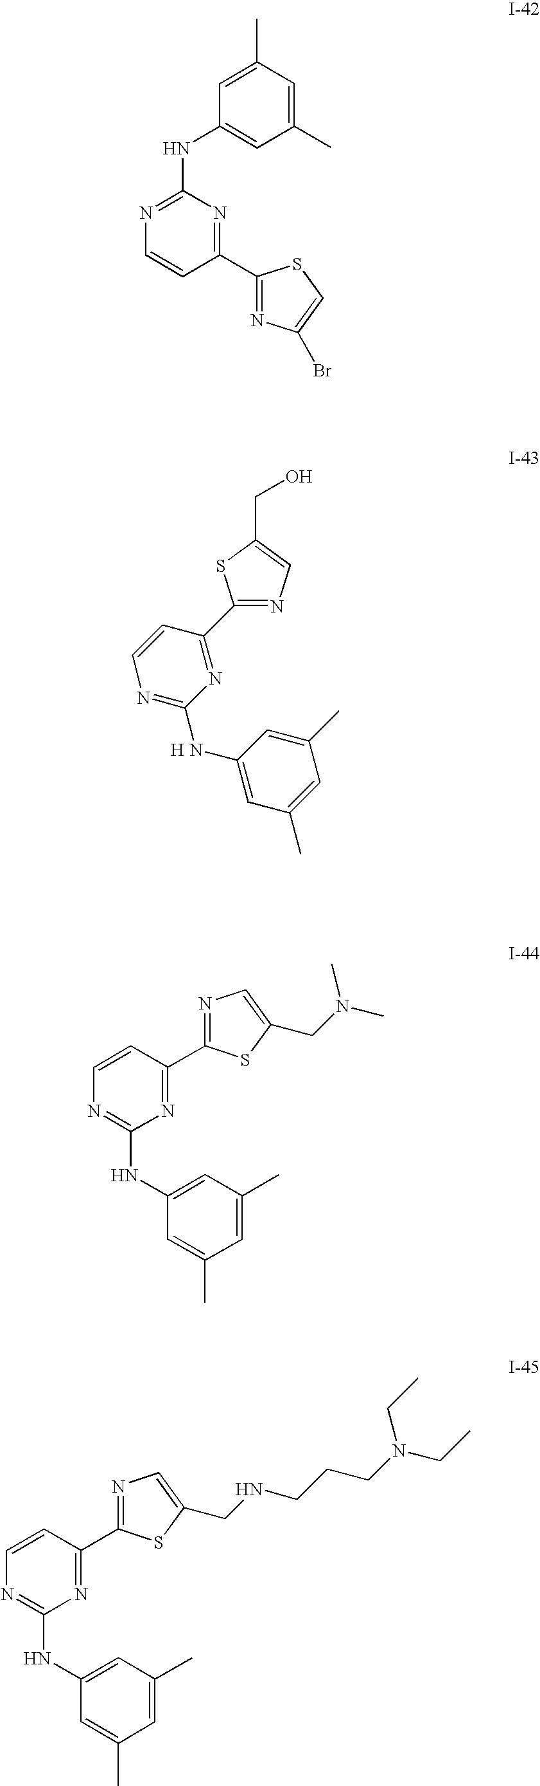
N1=C(NC2=CC(C)=CC(C)=C2)N=C(C2=NC(Br)=CS2)C=C1.N1=C(C2=NC([H N]C3=CC(C)=CC(C)=C3)=NC=C2)SC(CO)=C1.N1=C(C2=NC=C(CN(C)C)S2)C=CN=C1NC1=CC(C)=CC(C)=C1.N1=C(C2=NC=C(CNCCCN(CC)CC)S2)C=CN=C1NC1=CC(C)=CC(C)=C1
